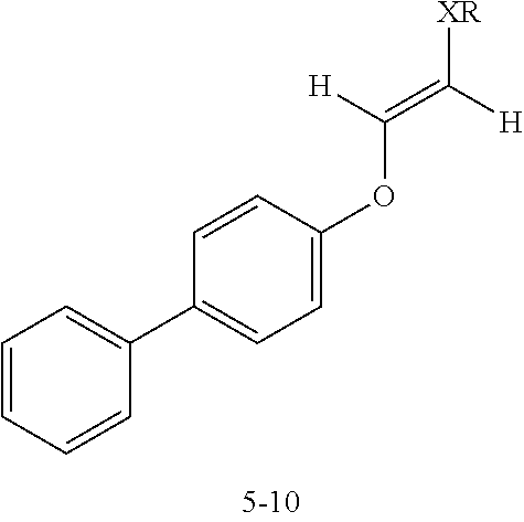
C1=CC=CC(C2=CC=C(OC(=C([H])[XR])[H])C=C2)=C1
